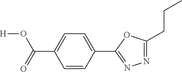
[H]OC(C1=CC=C(C2=NN=C(CCC)O2)C=C1)=O
